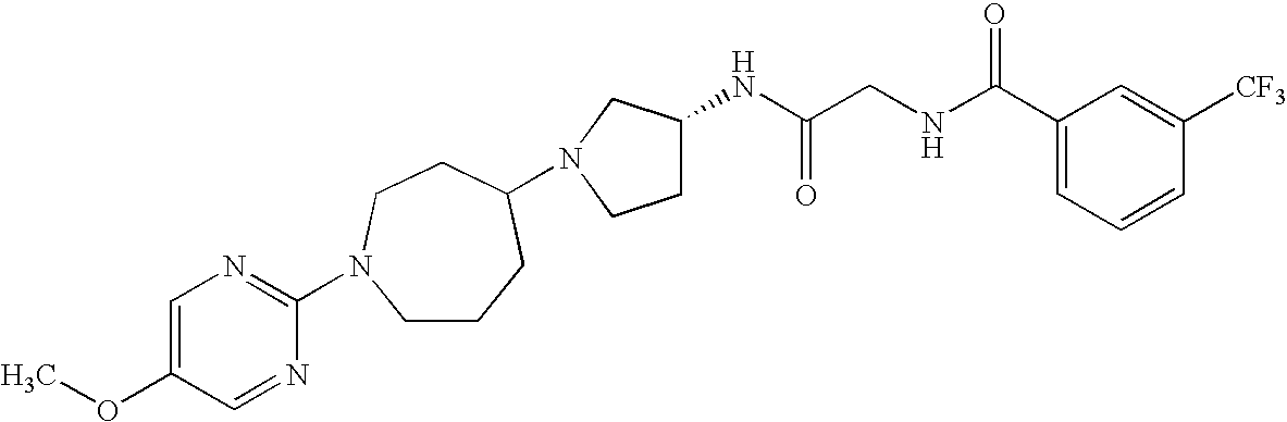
N1(C2CCCN(C3=NC=C(OC)C=N3)CC2)CCC(NC(CNC(C2=CC=CC([CF3])=C2)=O)=O)C1
